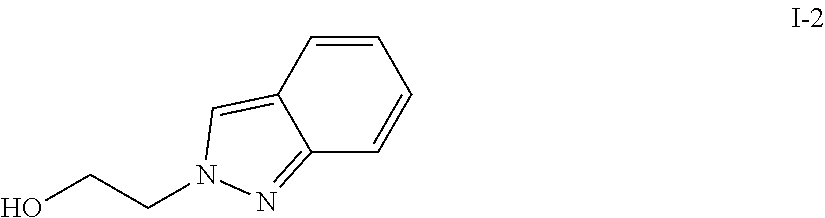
C12=CN(CCO)N=C1C=CC=C2
